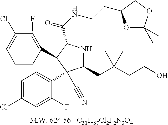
[C31H37Cl2F2N3O4].C1=CC(C2C(C(=O)NCCC3OC(C)(C)OC3)NC(CC(CCO)(C)C)C2(C2=CC=C(Cl)C=C2F)C#N)=C(F)C(Cl)=C1
